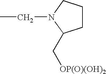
CCN1CCCC1C[OP(O)(OH)2]
